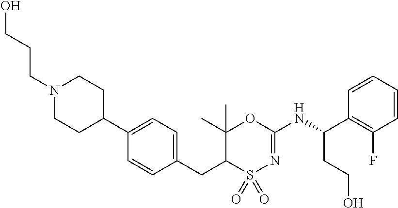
C1=C(C2CCN(CCCO)CC2)C=CC(CC2C(C)(C)OC(NC(C3=C(F)C=CC=C3)CCO)=NS2(=O)=O)=C1
